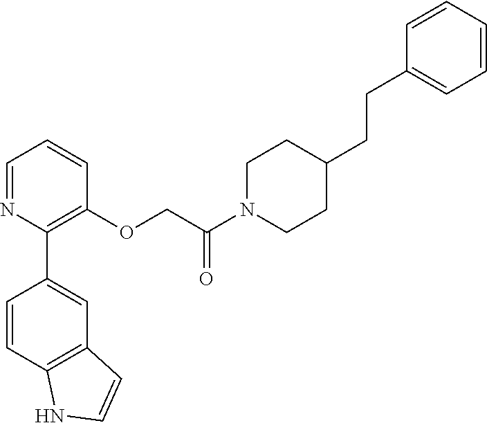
C1=NC(C2=CC3=C(C=C2)NC=C3)=C(OCC(N2CCC(CCC3=CC=CC=C3)CC2)=O)C=C1
